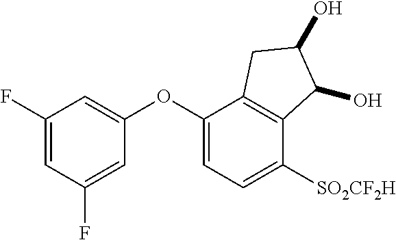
C1(OC2=CC=C([SO2CF2H])C3=C2CC(O)C3O)=CC(F)=CC(F)=C1
